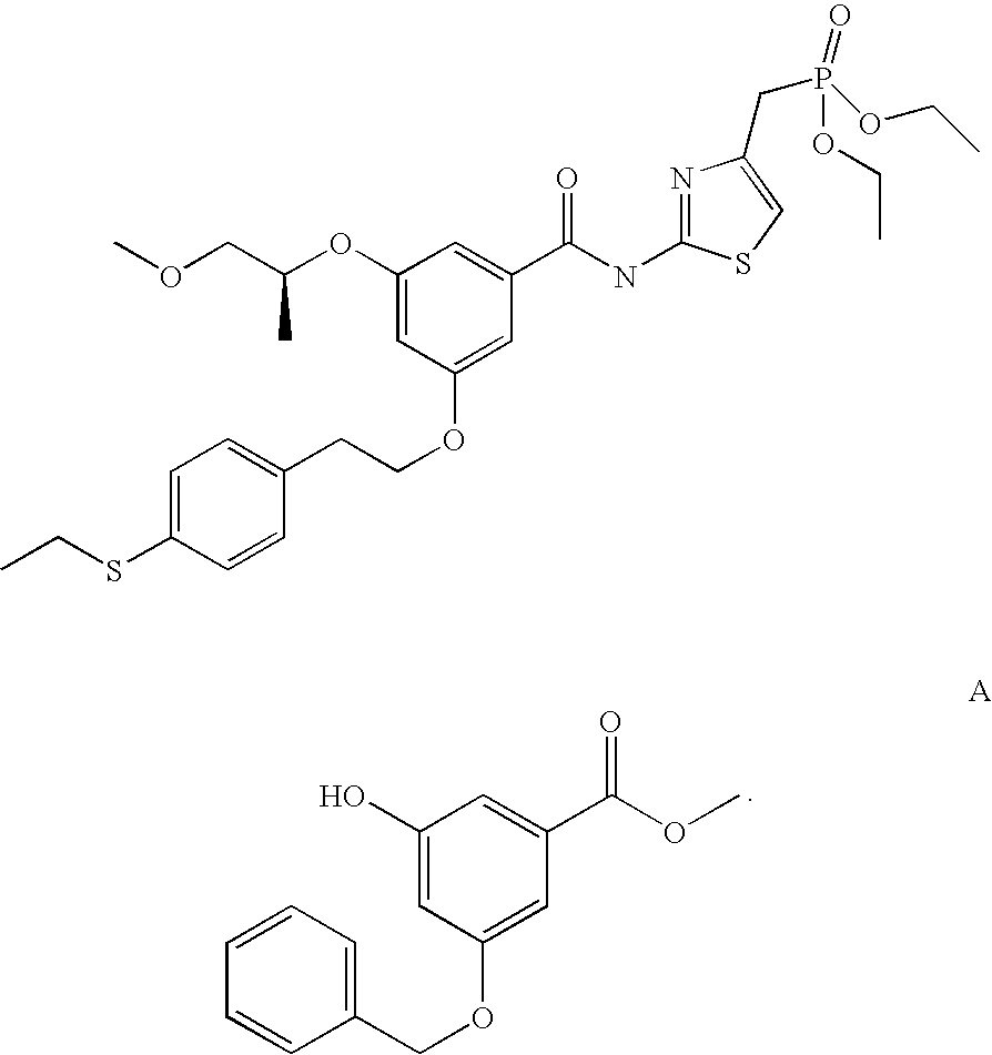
C1=CC(COC2=CC(C(=O)OC)=CC(O)=C2)=CC=C1.C1(OC(COC)C)=CC(OCCC2=CC=C(SCC)C=C2)=CC(C(NC2=NC(CP(OCC)(=O)OCC)=CS2)=O)=C1
